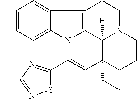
C1=CC=C2C(=C1)C1=C3N2C(C2=NC(C)=NS2)=CC2(CC)C3([H])N(CC1)CCC2
